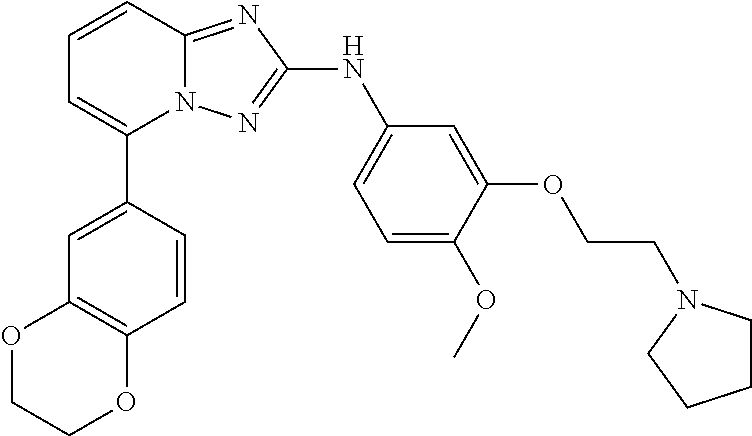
C1=CC2=NC(NC3=CC=C(OC)C(OCCN4CCCC4)=C3)=NN2C(C2=CC3=C(C=C2)OCCO3)=C1
